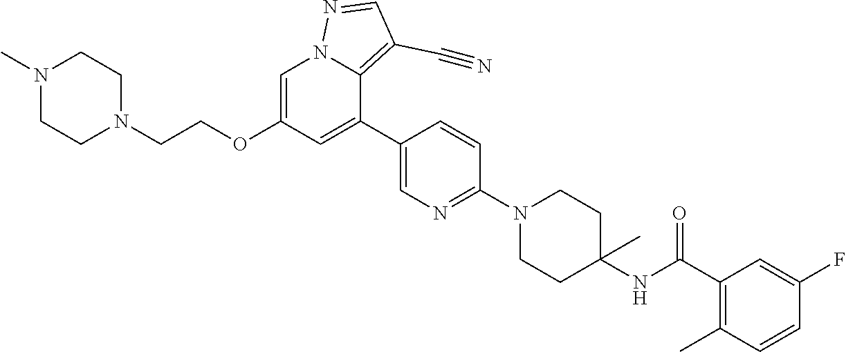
C1=C(OCCN2CCN(C)CC2)C=C(C2=CN=C(N3CCC(NC(C4=C(C)C=CC(F)=C4)=O)(C)CC3)C=C2)C2=C(C#N)C=NN12
